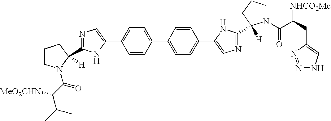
C1=CC(C2=CC=C(C3=CN=C(C4([H])N(C(C(CC5=CNN=N5)[NHCO2Me])=O)CCC4)N3)C=C2)=CC=C1C1=CN=C(C2([H])N(C(C([MeO2CHN])C(C)C)=O)CCC2)N1
